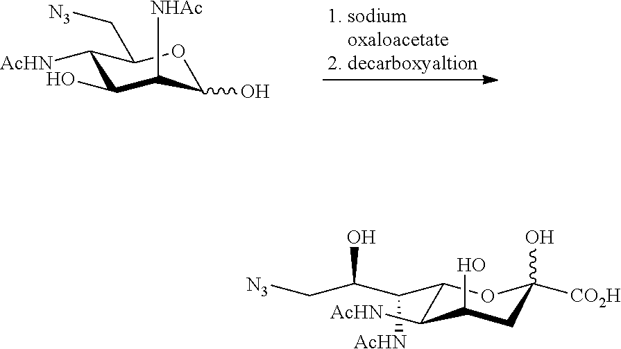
C1([AcHN])C(O)C([NHAc])C(O)OC1C[N3].C(C1C([AcHN])C(O)CC(O)([CO2H])O1)(C(C[N3])O)[AcHN]
